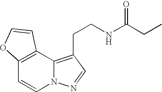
C12=C(C3=C(CCNC(CC)=O)C=NN3C=C1)C=CO2
